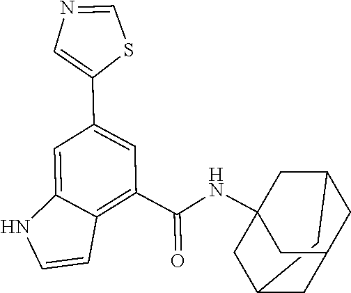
C12CC3CC(CC(NC(C4=C5C(=CC(C6=CN=CS6)=C4)NC=C5)=O)(C3)C1)C2
